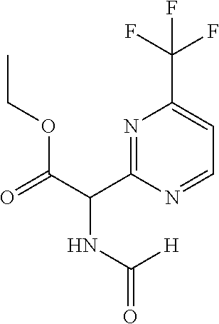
CCOC(C(NC([H])=O)C1=NC(C(F)(F)F)=CC=N1)=O
